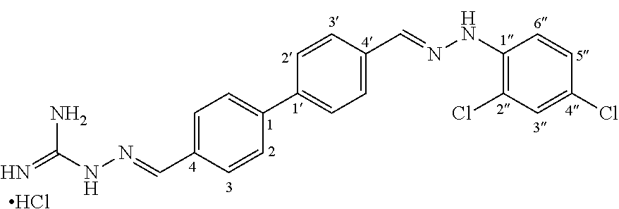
C1=C(C=NNC(=N)N)C=CC(C2=CC=C(C=NNC3=C(Cl)C=C(Cl)C=C3)C=C2)=C1.Cl
